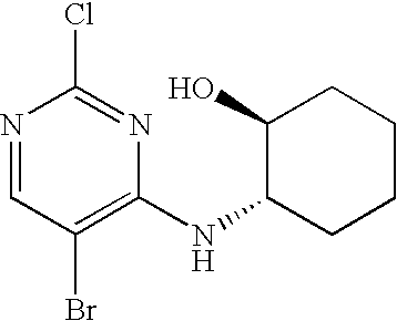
N1=CC(Br)=C(NC2CCCCC2O)N=C1Cl
